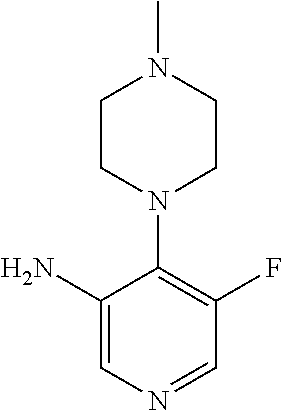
C1=NC=C(N)C(N2CCN(C)CC2)=C1F
